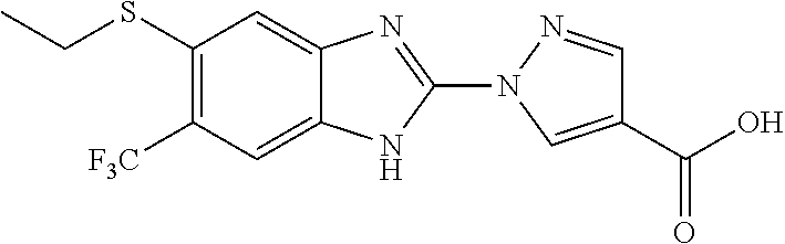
N1(C2=NC3=CC(SCC)=C([F3C])C=C3N2)N=CC(C(=O)O)=C1
